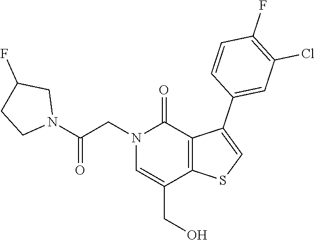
C1(F)=C(Cl)C=C(C2=CSC3=C2C(=O)N(CC(N2CC(F)CC2)=O)C=C3CO)C=C1
